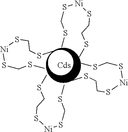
CSCS[Ni]SCCSC.CSCS[Ni]SCCSC.CSCS[Ni]SCCSC.CSCS[Ni]SCCSC
